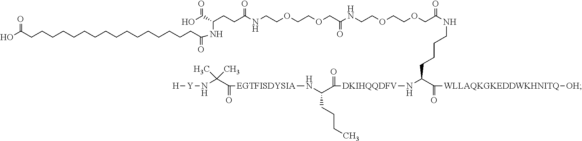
C(CCCC(C(=O)[WLLAQKGKEDDWKHNITQ][OH])N[DKIHQQDFV]C(C(CCCC)N[EGTFISDYSIA]C(C(N[Y][H])(C)C)=O)=O)NC(COCCOCCNC(COCCOCCNC(CCC(NC(CCCCCCCCCCCCCCCCC(O)=O)=O)C(=O)O)=O)=O)=O
